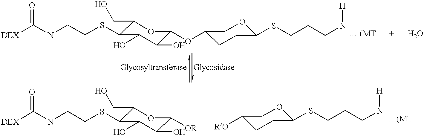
[DEX]C(NCCSC1C(O)C(O)C(OC2CCC(SCCCN[H])OC2)OC1CO)=O.[DEX]C(NCCSC1C(O)C(O)C([OR])OC1CO)=O.[RO]C1CCC(SCCCN[H])OC1
